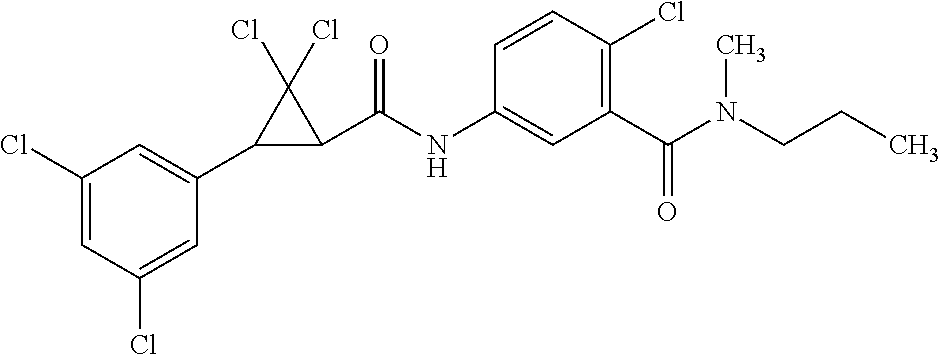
C1(Cl)=CC(Cl)=CC(C2C(C(NC3=CC(C(N(CCC)C)=O)=C(Cl)C=C3)=O)C2(Cl)Cl)=C1
